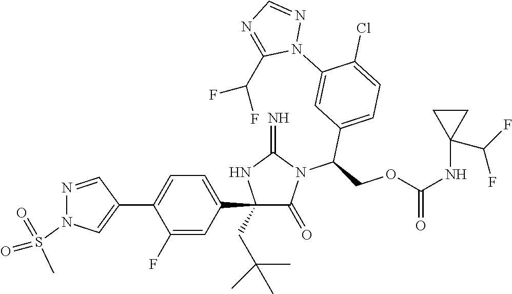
C1(C2=CC=C(C3=CN(S(=O)(=O)C)N=C3)C(F)=C2)(CC(C)(C)C)C(=O)N(C(COC(NC2(C(F)F)CC2)=O)C2=CC=C(Cl)C(N3N=CN=C3C(F)F)=C2)C(=N)N1
